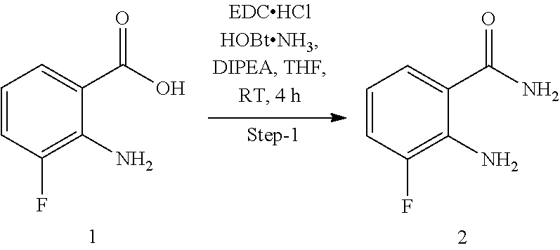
C1=CC(F)=C(N)C(C(O)=O)=C1.C1=CC(F)=C(N)C(C(N)=O)=C1
